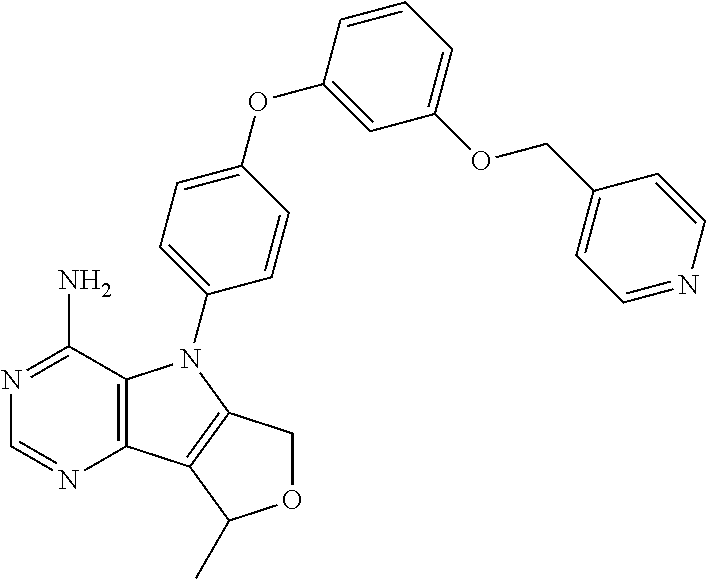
C12=C(C(N)=NC=N1)N(C1=CC=C(OC3=CC(OCC4=CC=NC=C4)=CC=C3)C=C1)C1=C2C(C)OC1
